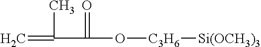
C(C(O[C3H6][Si(OCH3)3])=O)(C)=C
